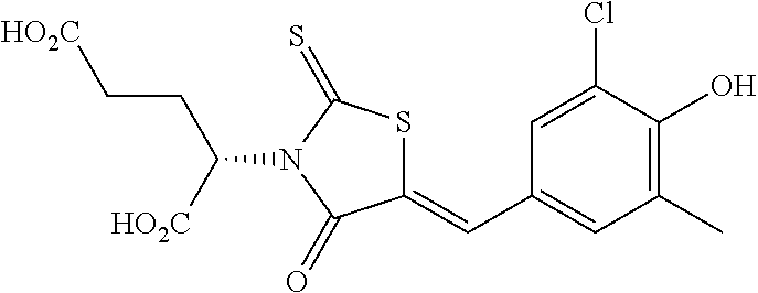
C1(=CC2=CC(C)=C(O)C(Cl)=C2)SC(=S)N(C(CC[HO2C])[HO2C])C1=O
